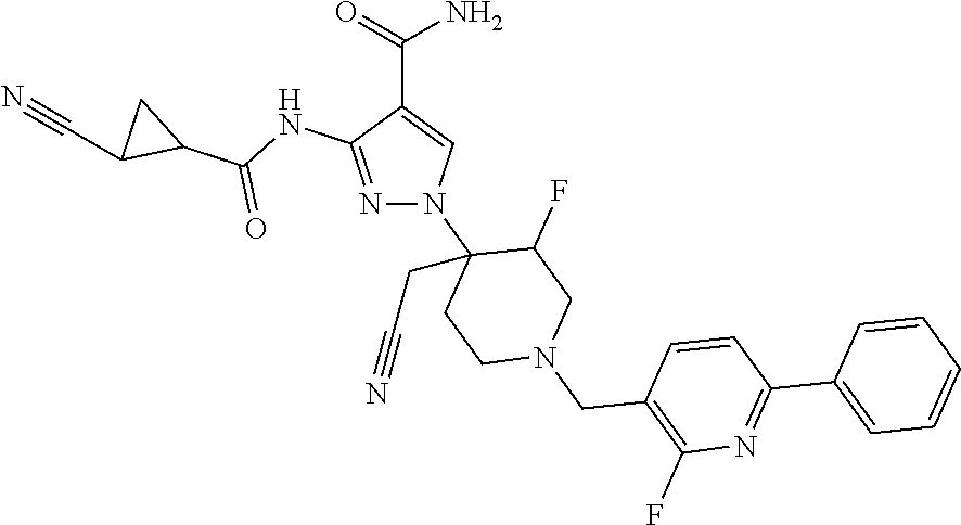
C(C1=CN(C2(CC#N)CCN(CC3=C(F)N=C(C4=CC=CC=C4)C=C3)CC2F)N=C1NC(C1CC1C#N)=O)(=O)N
